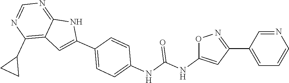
C1=C(C2=CC=C(NC(NC3=CC(C4=CC=CN=C4)=NO3)=O)C=C2)NC2=NC=NC(C3CC3)=C12
